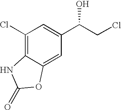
C1(=O)OC2=CC(C(CCl)O)=CC(Cl)=C2N1
